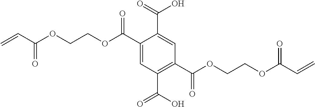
C=CC(OCCOC(C1=CC(C(=O)O)=C(C(OCCOC(C=C)=O)=O)C=C1C(=O)O)=O)=O
